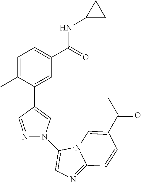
C1=C(C)C(C2=CN(C3=CN=C4N3C=C(C(C)=O)C=C4)N=C2)=CC(C(=O)NC2CC2)=C1
